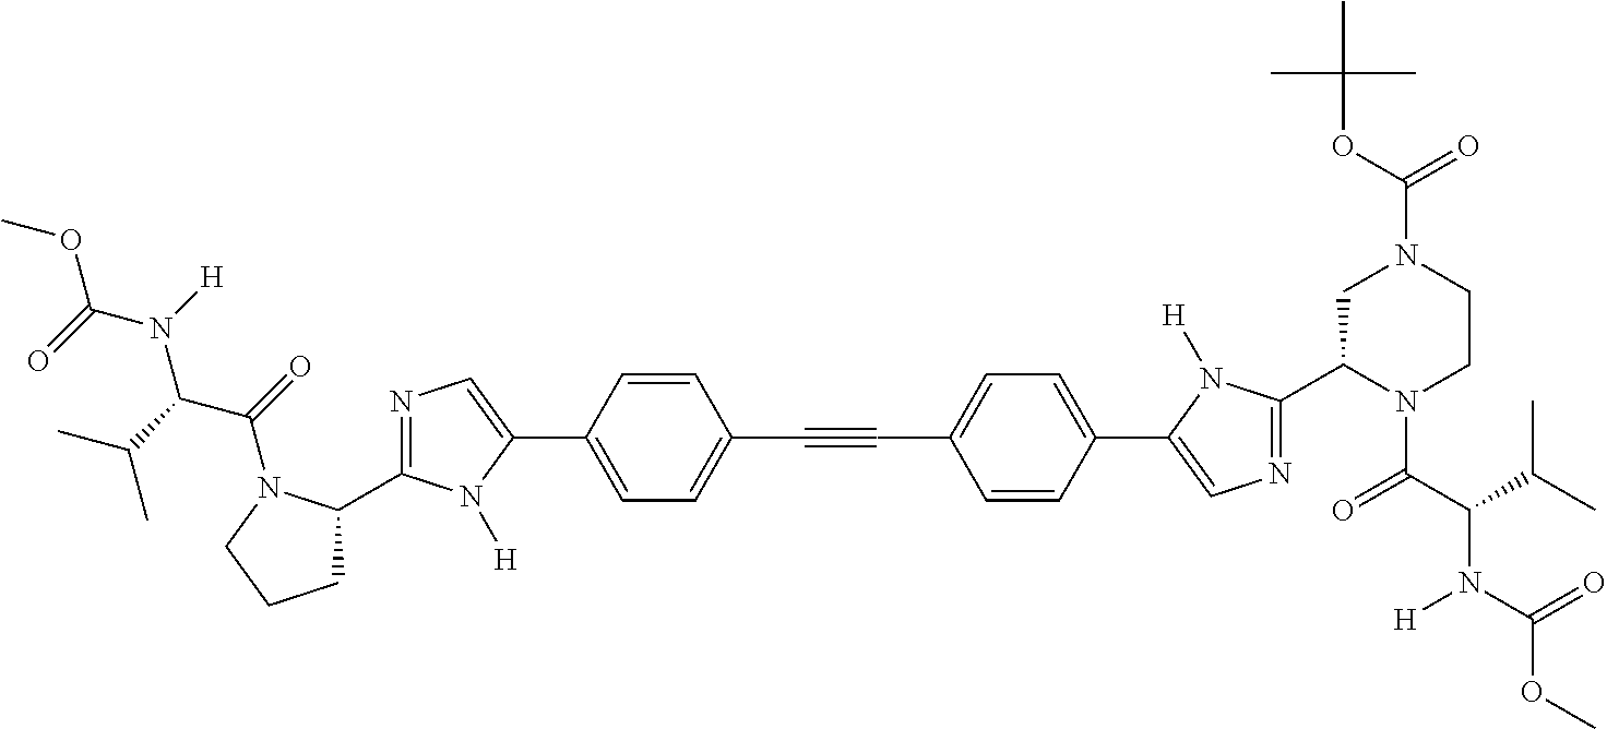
COC(N([H])C(C(C)C)C(=O)N1C(C2=NC=C(C3=CC=C(C#CC4=CC=C(C5=CN=C(C6N(C(=O)C(N([H])C(OC)=O)C(C)C)CCN(C(OC(C)(C)C)=O)C6)N5[H])C=C4)C=C3)N2[H])CCC1)=O
